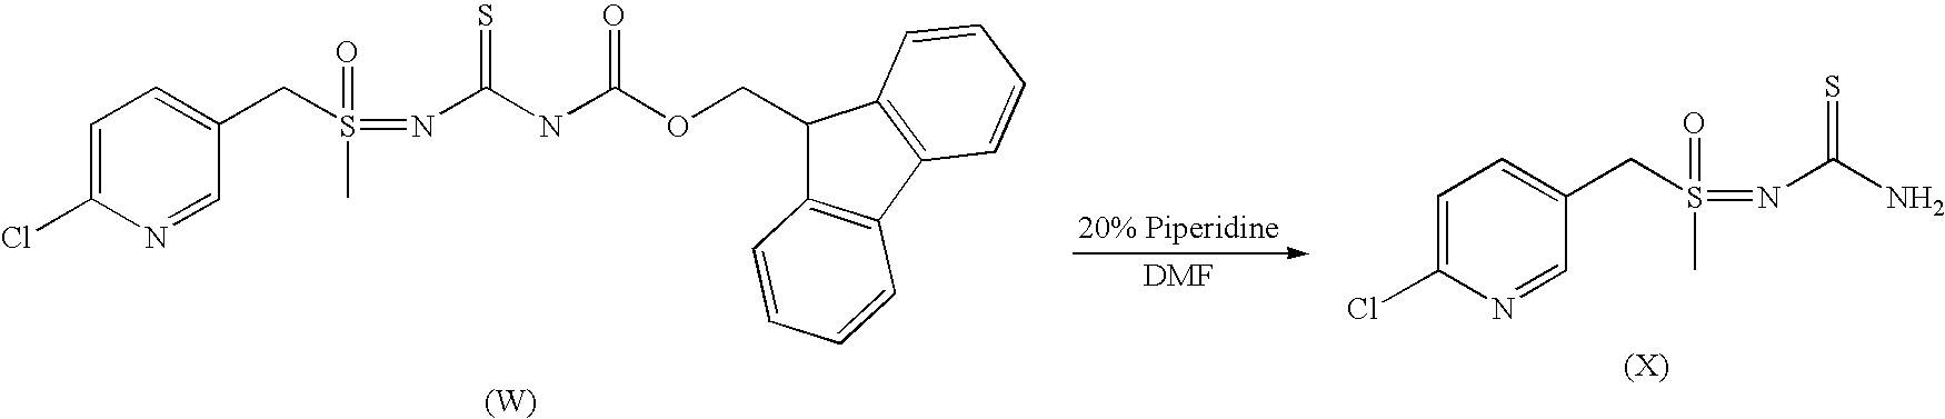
C1=C(Cl)N=CC(CS(=O)(C)=NC(N)=S)=C1.C1=C(Cl)N=CC(CS(=O)(C)=NC(NC(OCC2C3=C(C4=C2C=CC=C4)C=CC=C3)=O)=S)=C1.[(W)]
